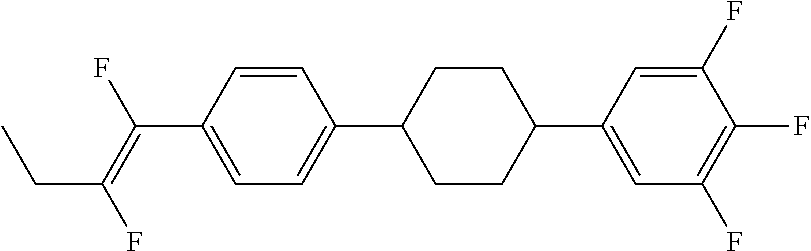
C1=CC(C(=C(F)CC)F)=CC=C1C1CCC(C2=CC(F)=C(F)C(F)=C2)CC1
